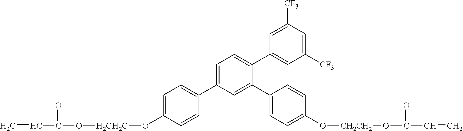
O([H2CH2C]OC1=CC=C(C2=CC=C(C3=CC([CF3])=CC([CF3])=C3)C(C3=CC=C(O[CH2CH2]OC(=O)C=C)C=C3)=C2)C=C1)C(C=C)=O
